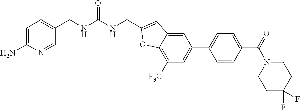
C1=C(N)N=CC(CNC(NCC2=CC3=CC(C4=CC=C(C(=O)N5CCC(F)(F)CC5)C=C4)=CC([F3C])=C3O2)=O)=C1
